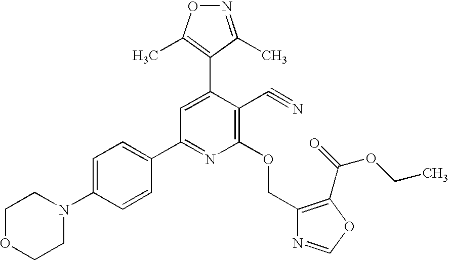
C1=C(N2CCOCC2)C=CC(C2=NC(OCC3=C(C(=O)OCC)OC=N3)=C(C#N)C(C3=C(C)ON=C3C)=C2)=C1
